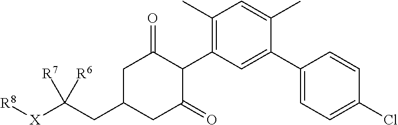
C1C(CC([X][R8])([R7])[R6])CC(=O)C(C2=C(C)C=C(C)C(C3=CC=C(Cl)C=C3)=C2)C1=O
